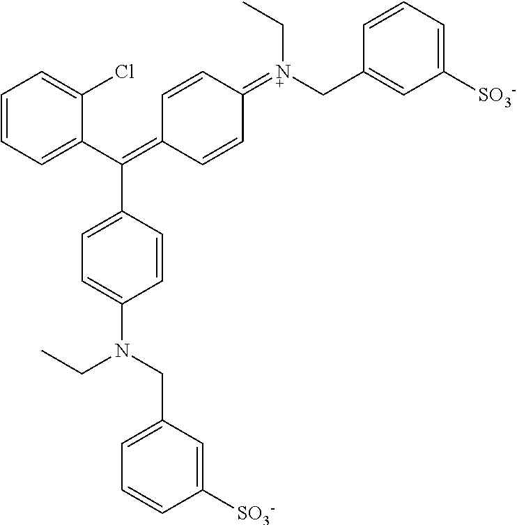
C1=CC=C(C(=C2C=CC(=[N+](CC3=CC([SO3-])=CC=C3)CC)C=C2)C2=CC=C(N(CC3=CC=CC([SO3-])=C3)CC)C=C2)C(Cl)=C1
